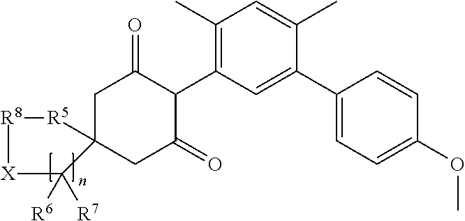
C1C2(CC(=O)C(C3=C(C)C=C(C)C(C4=CC=C(OC)C=C4)=C3)C1=O)[R5][R8][X]C2([R6])[R7]
